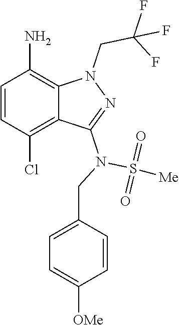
C1=CC(Cl)=C2C(=C1N)N(CC(F)(F)F)N=C2N(CC1=CC=C([OMe])C=C1)S([Me])(=O)=O
